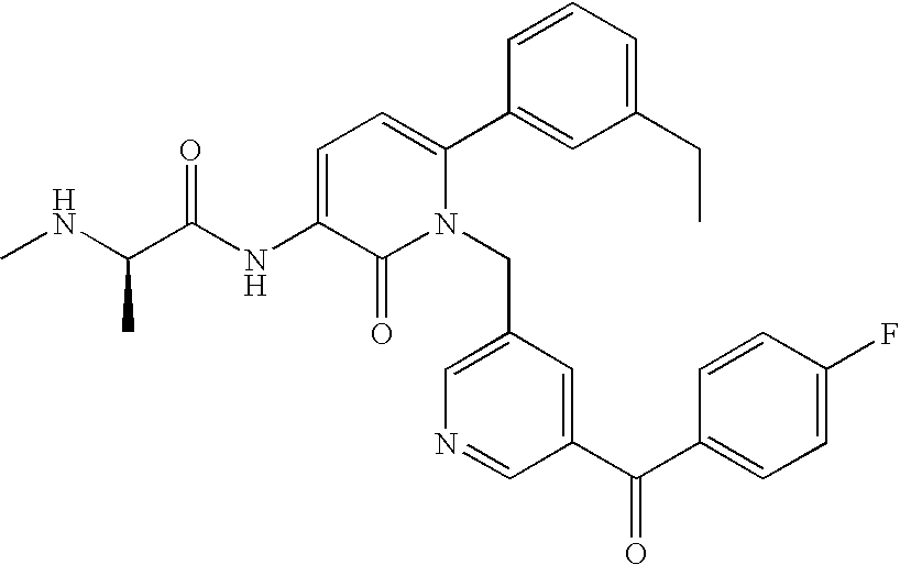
C1=C(NC(C(NC)C)=O)C(=O)N(CC2=CN=CC(C(C3=CC=C(F)C=C3)=O)=C2)C(C2=CC(CC)=CC=C2)=C1
